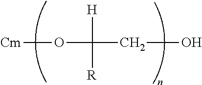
O(C(CO)([H])[R])[Cm]
